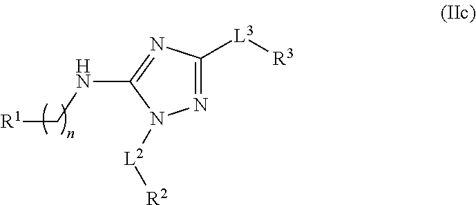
N1=C([L3][R3])N=C(NC[R1])N1[L2][R2]
